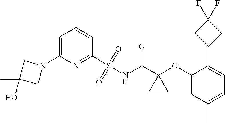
C1(N2CC(O)(C)C2)=CC=CC(S(=O)(=O)NC(C2(OC3=CC(C)=CC=C3C3CC(F)(F)C3)CC2)=O)=N1
